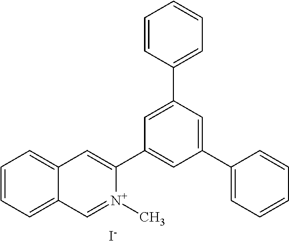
C1=CC=C2C(=C1)C=C(C1=CC(C3=CC=CC=C3)=CC(C3=CC=CC=C3)=C1)[N+](C)=C2.[I-]
